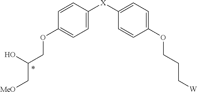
C1=CC([X]C2=CC=C(OCCC[W])C=C2)=CC=C1OCC(O)C[MeO]
